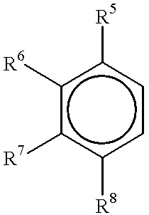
c1([R6])c([R7])c([R8])ccc1[R5]
